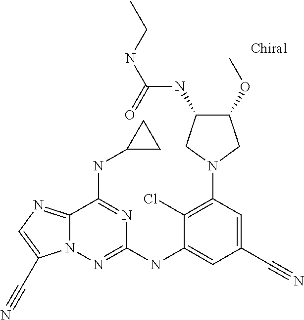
C1(Cl)=C(N2CC(OC)C(NC(NCC)=O)C2)C=C(C#N)C=C1NC1=NN2C(=NC=C2C#N)C(NC2CC2)=N1
